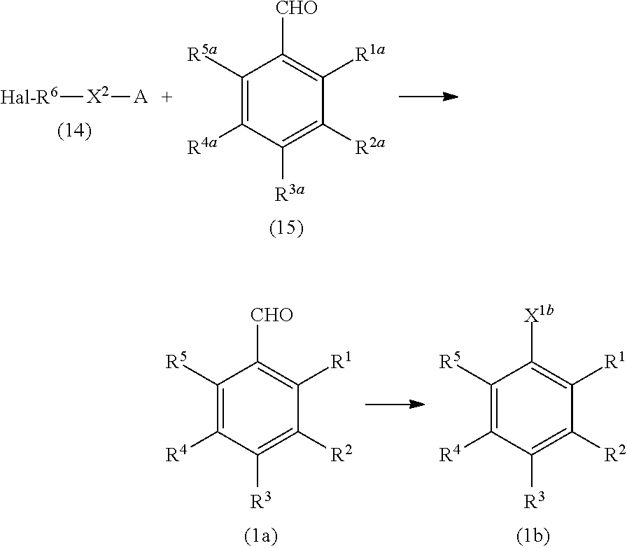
C1([R5a])=C([R4a])C([R3a])=C([R2a])C([R1a])=C1[CHO].[Hal-R6][X2][A].C1([R5])=C([R4])C([R3])=C([R2])C([R1])=C1[CHO].C1([R5])=C([R4])C([R3])=C([R2])C([R1])=C1[X1b]
